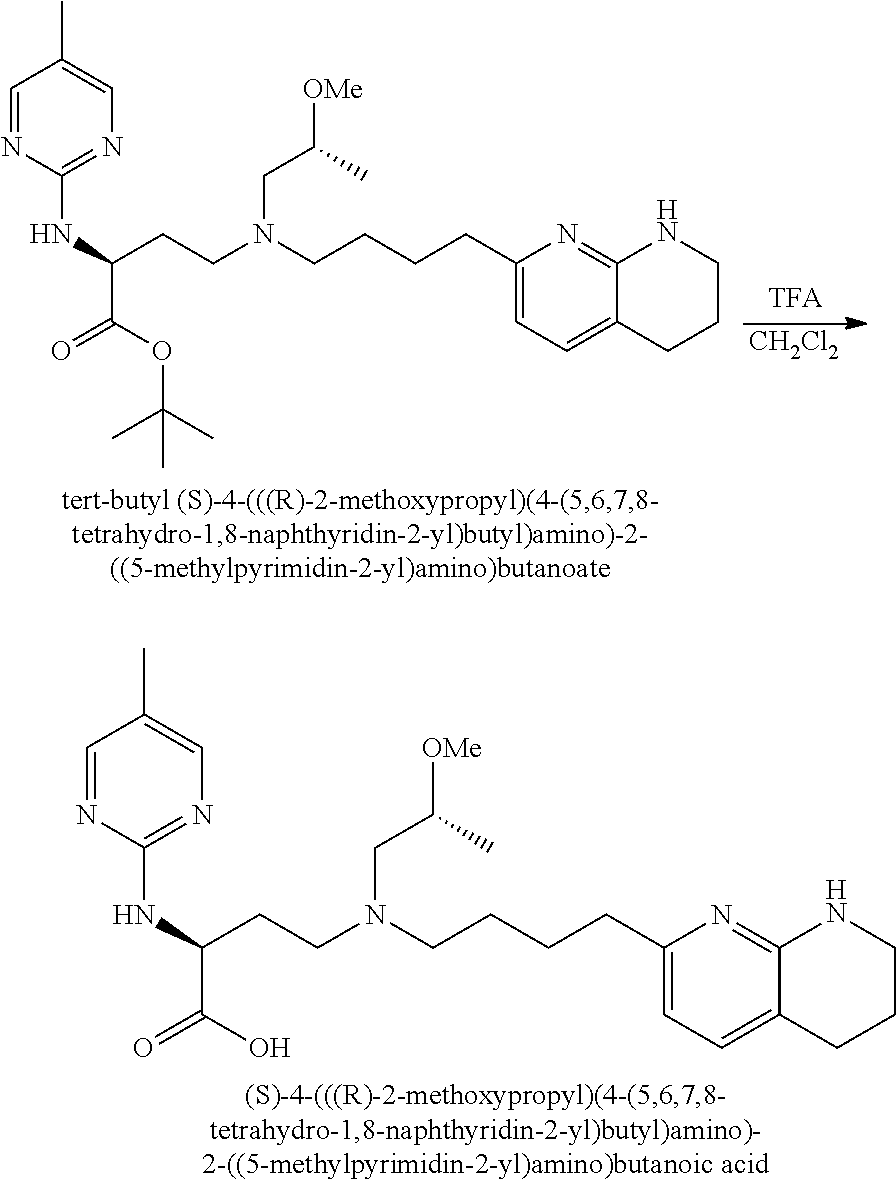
C(N(CCCCC1=CC=C2C(=N1)NCCC2)CCC(C(=O)OC(C)(C)C)NC1=NC=C(C)C=N1)C([OMe])C.[CH2Cl2].C(N(CCCCC1=CC=C2C(=N1)NCCC2)CCC(C(=O)O)NC1=NC=C(C)C=N1)C([OMe])C
